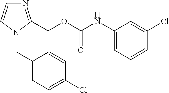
N1=C(COC(NC2=CC=CC(Cl)=C2)=O)N(CC2=CC=C(Cl)C=C2)C=C1
